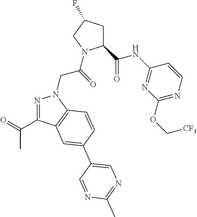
C1(C(NC2=NC(OC[CF3])=NC=C2)=O)CC(F)CN1C(CN1N=C(C(=O)C)C2=C1C=CC(C1=CN=C(C)N=C1)=C2)=O
